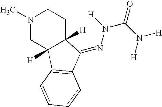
N1(C)CC2([H])C([H])(CC1)C(=NN(C(N([H])[H])=O)[H])C1=C2C=CC=C1
